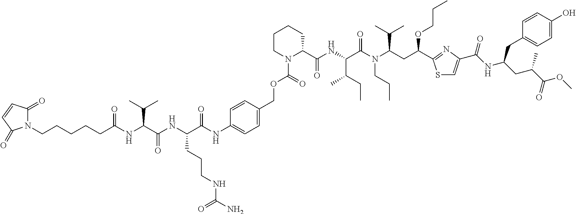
C1CN(C(OCC2=CC=C(NC(C(NC(C(NC(CCCCCN3C(=O)C=CC3=O)=O)C(C)C)=O)CCCNC(=O)N)=O)C=C2)=O)C(C(NC(C(N(C(CC(OCCC)C2=NC(C(NC(CC(C(=O)OC)C)CC3=CC=C(O)C=C3)=O)=CS2)C(C)C)CCC)=O)C(C)CC)=O)CC1
